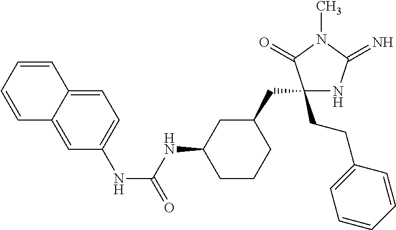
C1(CCC2=CC=CC=C2)(CC2CC(NC(NC3=CC=C4C(=C3)C=CC=C4)=O)CCC2)NC(=N)N(C)C1=O
